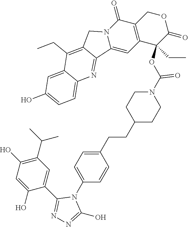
C(C1CCN(C(OC2(CC)C(=O)OCC3=C2C=C2N(C3=O)CC3=C(CC)C4=CC(O)=CC=C4N=C23)=O)CC1)CC1=CC=C(N2C(C3=CC(C(C)C)=C(O)C=C3O)=NN=C2O)C=C1
